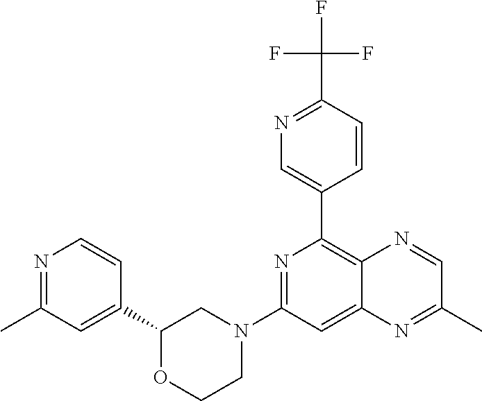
C1(C2=CN=C(C(F)(F)F)C=C2)=C2C(=CC(N3CCOC(C4=CC(C)=NC=C4)C3)=N1)N=C(C)C=N2
